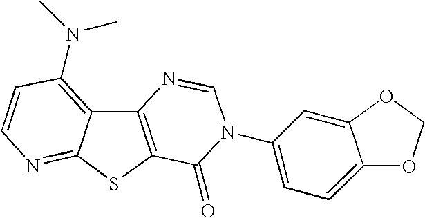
C12=C(SC3=NC=CC(N(C)C)=C13)C(=O)N(C1=CC=C3OCOC3=C1)C=N2
